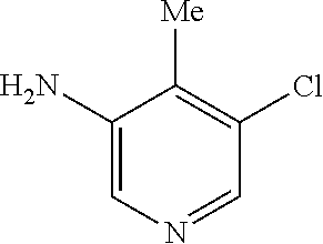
C1(N)=CN=CC(Cl)=C1[Me]
